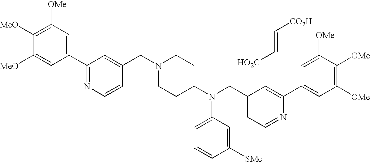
C1(C2=NC=CC(CN3CCC(N(CC4=CC=NC(C5=CC([OMe])=C([OMe])C([OMe])=C5)=C4)C4=CC=CC([SMe])=C4)CC3)=C2)=CC([OMe])=C([MeO])C([MeO])=C1.[HO2C]C=C[CO2H]
